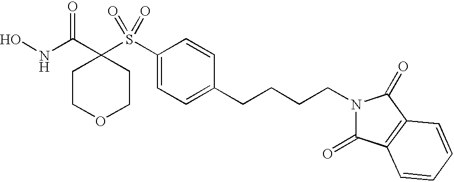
ONC(C1(S(C2=CC=C(CCCCN3C(=O)C4=C(C3=O)C=CC=C4)C=C2)(=O)=O)CCOCC1)=O
